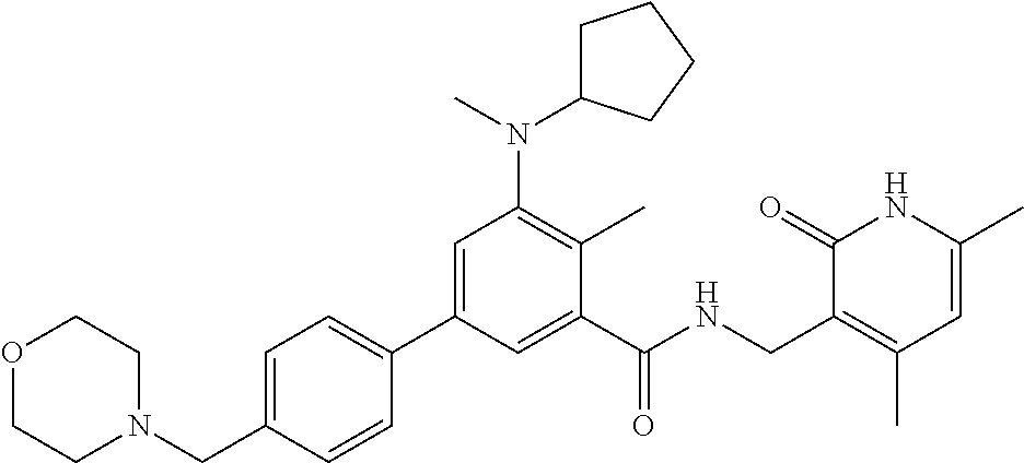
N1(CC2=CC=C(C3=CC(N(C)C4CCCC4)=C(C)C(C(NCC4=C(C)C=C(C)NC4=O)=O)=C3)C=C2)CCOCC1
